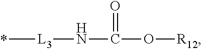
[L3](NC(O[R12])=O)C
